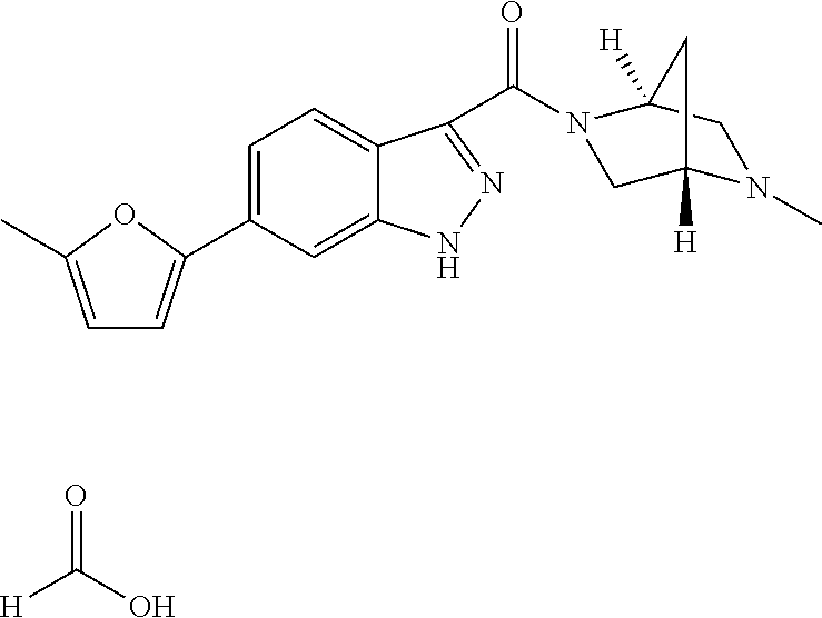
[H]C(=O)O.C1=C(C2=CC=C(C)O2)C=C2C(=C1)C(C(=O)N1CC3([H])N(C)CC1([H])C3)=NN2
